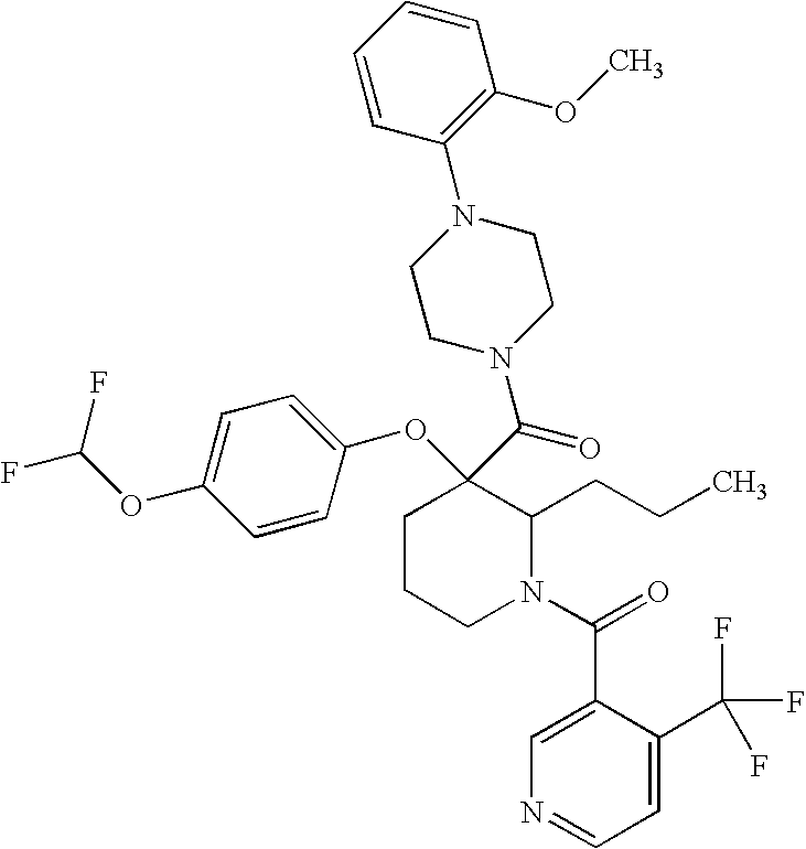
C1CCN(C(=O)C2=CN=CC=C2C(F)(F)F)C(CCC)C1(C(=O)N1CCN(C2=C(OC)C=CC=C2)CC1)OC1=CC=C(OC(F)F)C=C1
